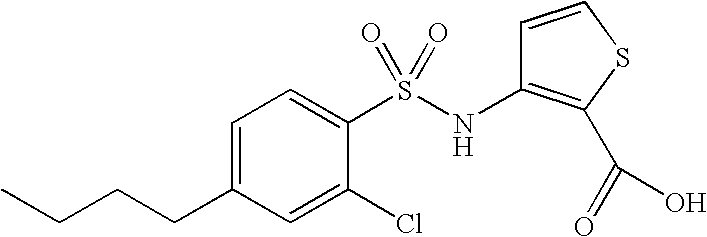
C1=C(CCCC)C=C(Cl)C(S(NC2=C(C(=O)O)SC=C2)(=O)=O)=C1
